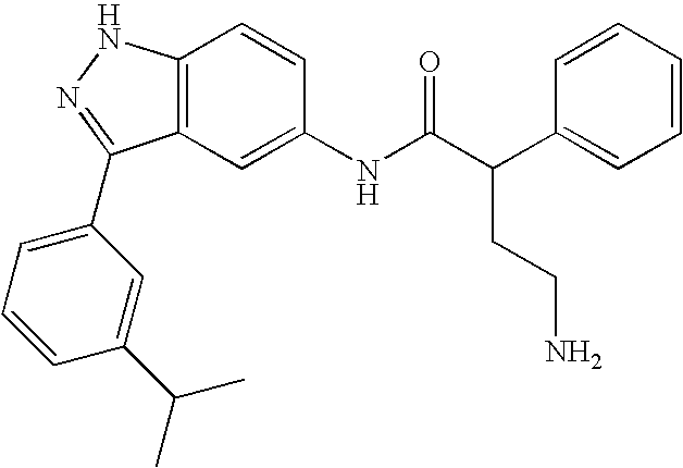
C12=C(C=C(NC(C(C3=CC=CC=C3)CCN)=O)C=C1)C(C1=CC=CC(C(C)C)=C1)=NN2
